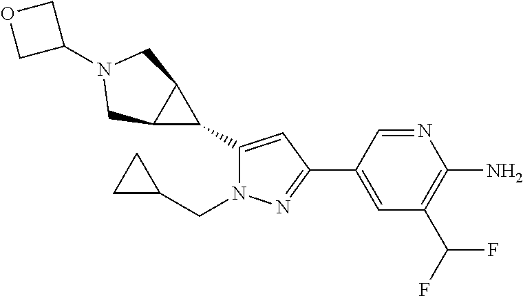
C1(C2C3C2CN(C2COC2)C3)=CC(C2=CC(C(F)F)=C(N)N=C2)=NN1CC1CC1
